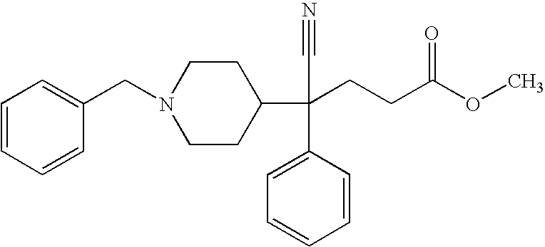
C1=CC=CC(CN2CCC(C(CCC(OC)=O)(C#N)C3=CC=CC=C3)CC2)=C1
